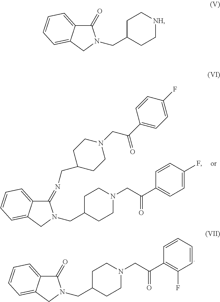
C1=C(F)C=CC(C(CN2CCC(CN3C(=NCC4CCN(CC(=O)C5=CC=C(F)C=C5)CC4)C4=CC=CC=C4C3)CC2)=O)=C1.C1=CC=CC(C(CN2CCC(CN3C(=O)C4=CC=CC=C4C3)CC2)=O)=C1F.[NH]1CCC(CN2C(=O)C3=CC=CC=C3C2)CC1
